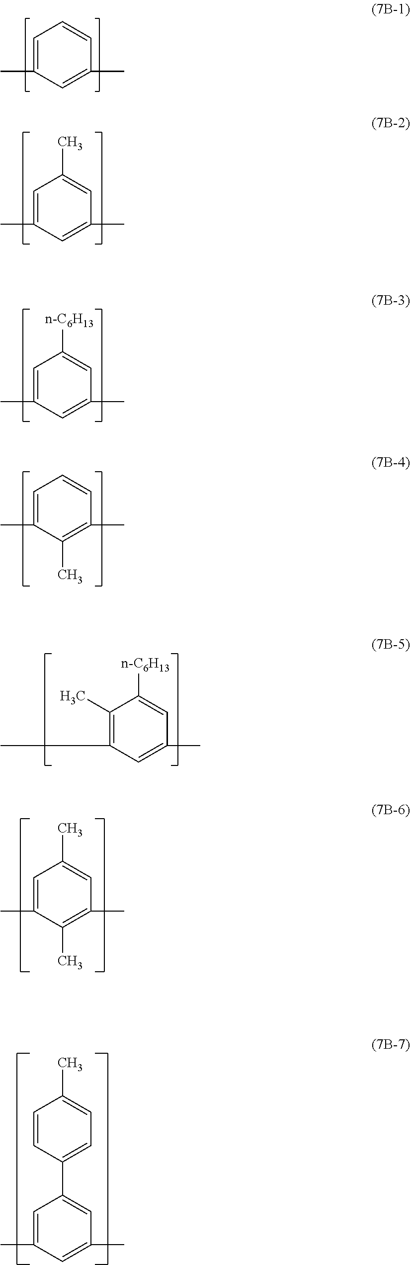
C1=C(C)C=C(C)C=C1.C1=C(C)C=C(C)C=C1C.C1=C(C)C=C(C)C=C1[n-C6H13].C1=C(C)C(C)=C(C)C=C1.C1(C)=C(C)C=C(C)C=C1[n-C6H13].C1=C(C)C(C)=C(C)C=C1C.C1=C(C)C=C(C)C=C1C1=CC=C(C)C=C1
